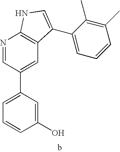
C1(O)=CC(C2=CC3=C(N=C2)NC=C3C2=CC=CC(C)=C2C)=CC=C1
